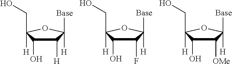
C1([H])C(O)C(CO)([H])OC1([Base])[H].C1(F)C(O)C(CO)([H])OC1([Base])[H].C1([OMe])C(O)C(CO)([H])OC1([Base])[H]
